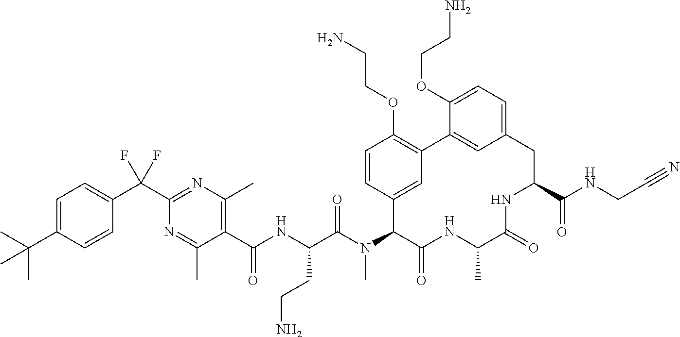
C1(C(NC(C(N(C2C(=O)NC(C)C(=O)NC(C(NCC#N)=O)CC3=CC=C(OCCN)C(=C3)C3=C(OCCN)C=CC2=C3)C)=O)CCN)=O)=C(C)N=C(C(C2=CC=C(C(C)(C)C)C=C2)(F)F)N=C1C
